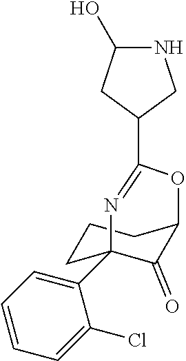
C1(Cl)=CC=CC=C1C12CCCC(C1=O)OC(C1CNC(O)C1)=N2
